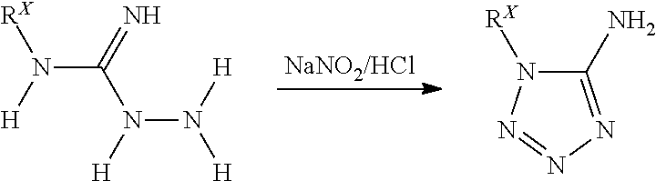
C1(N)=NN=NN1[RX].[RX]N([H])C(=N)N(N([H])[H])[H]
